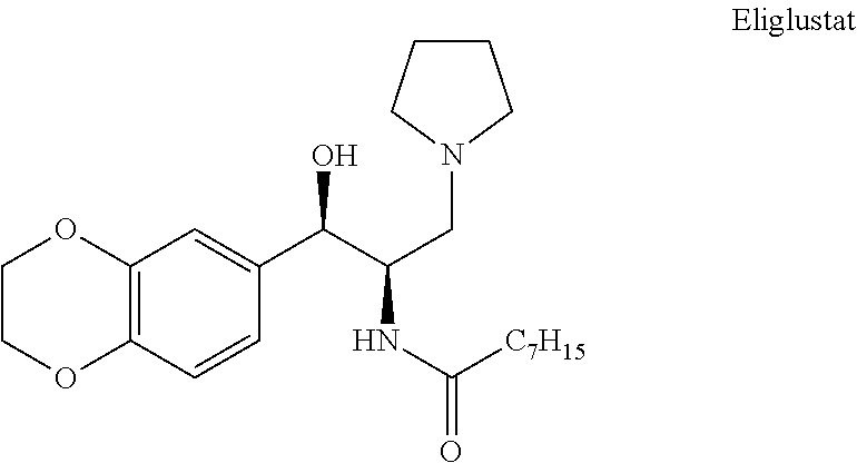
C1COC2=C(O1)C=C(C(C(CN1CCCC1)NC(=O)[C7H15])O)C=C2
